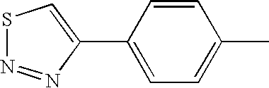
S1N=NC(C2=CC=C(C)C=C2)=C1
